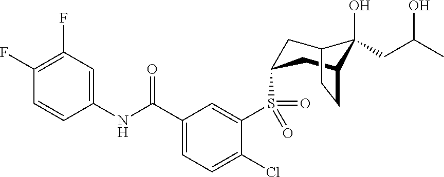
C1(F)=C(F)C=C(NC(C2=CC=C(Cl)C(S(=O)(=O)C3CC4C(O)(CC(C)O)C(C3)CC4)=C2)=O)C=C1
